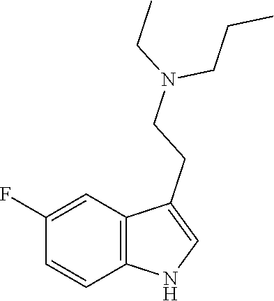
C1=CC2=C(C=C1F)C(CCN(CC)CCC)=CN2
